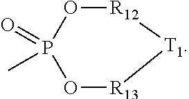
O1[R12][T1][R13]OP1(=O)C
